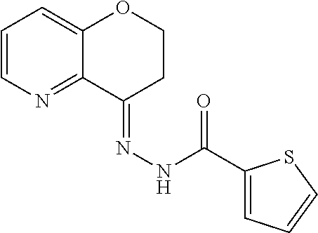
C1=CN=C2C(=C1)OCCC2=NNC(C1=CC=CS1)=O
